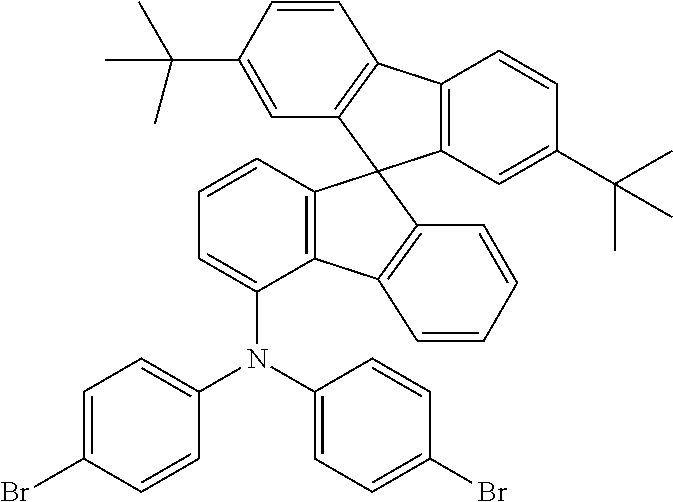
C12=C(C=C(C(C)(C)C)C=C1)C1(C3=C2C=CC(C(C)(C)C)=C3)C2=C(C(N(C3=CC=C(Br)C=C3)C3=CC=C(Br)C=C3)=CC=C2)C2=C1C=CC=C2
